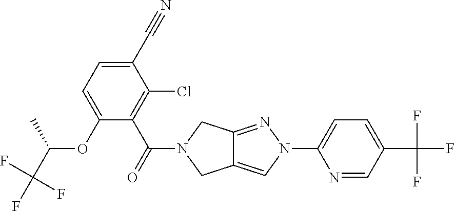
O(C1=CC=C(C#N)C(Cl)=C1C(=O)N1CC2=CN(C3=CC=C(C(F)(F)F)C=N3)N=C2C1)C(C(F)(F)F)C
